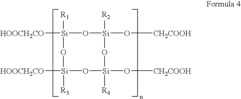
[Si]1([R1])([HOOCH2CO])O[Si]([R2])(O[CH2COOH])O[Si]([R4])(O[CH2COOH])O[Si]([HOOCH2CO])([R3])O1
